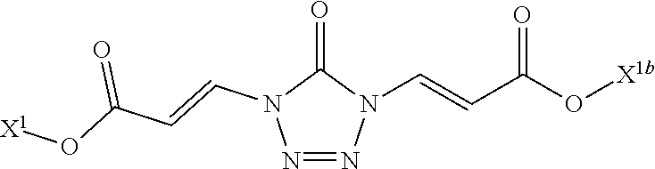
N1=NN(C=CC(O[X1b])=O)C(=O)N1C=CC(O[X1])=O
